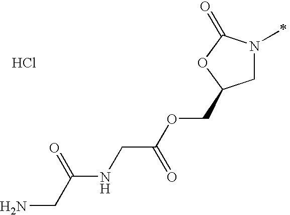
C1N(C)C(=O)OC1COC(CNC(CN)=O)=O.Cl
